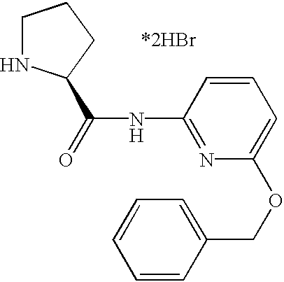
C1NC(C(=O)NC2=NC(OCC3=CC=CC=C3)=CC=C2)CC1
